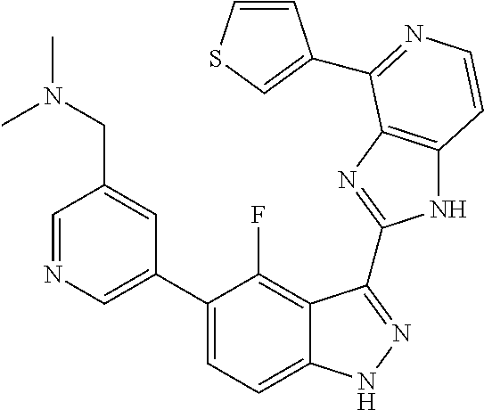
C1=C(C2=CC=C3C(=C2F)C(C2=NC4=C(N2)C=CN=C4C2=CSC=C2)=NN3)C=C(CN(C)C)C=N1
